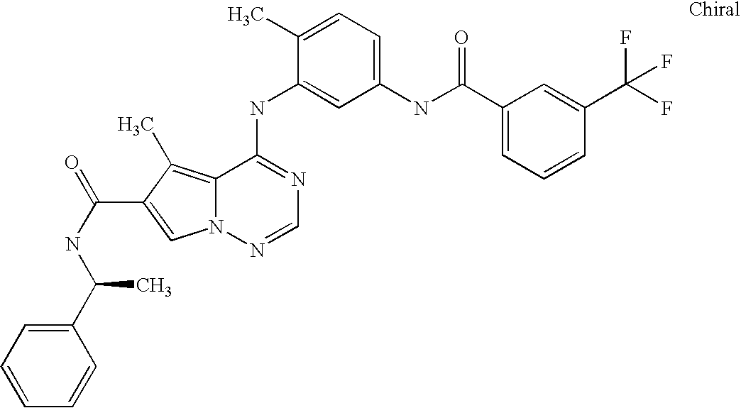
C1(C)=CC=C(NC(C2=CC=CC(C(F)(F)F)=C2)=O)C=C1NC1=NC=NN2C1=C(C)C(C(NC(C1=CC=CC=C1)C)=O)=C2
